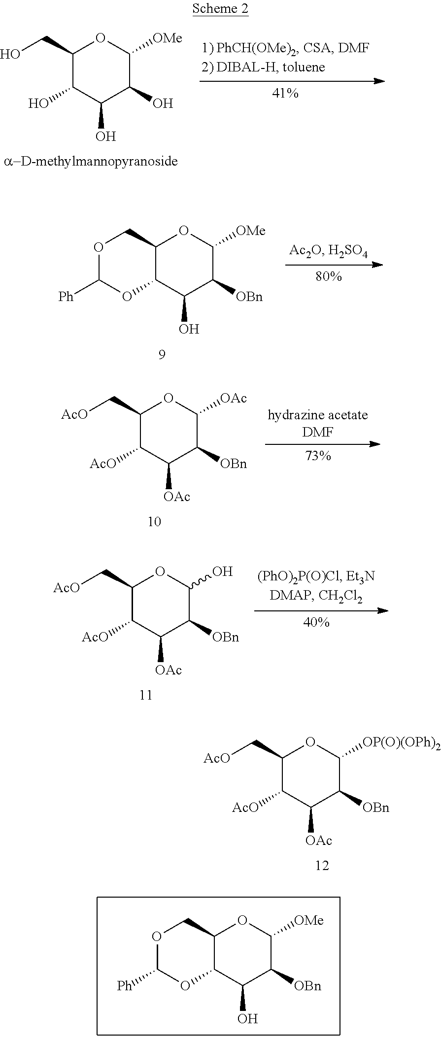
C1(C[AcO])C([AcO])C([OAc])C([OBn])C([OP(O)(OPh)2])O1.C1(CO)C(O)C(O)C(O)C([OMe])O1.C12C(C(O)C([OBn])C([OMe])O1)OC([Ph])OC2.C1(C[AcO])C([AcO])C([OAc])C([OBn])C([OAc])O1.C1(C[AcO])C([AcO])C([OAc])C([OBn])C(O)O1.C12C(C(O)C([OBn])C([OMe])O1)OC([Ph])OC2
